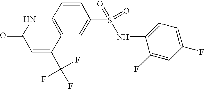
C12=C(C=C(S(=O)(=O)NC3=CC=C(F)C=C3F)C=C1)C(C(F)(F)F)=CC(=O)N2
